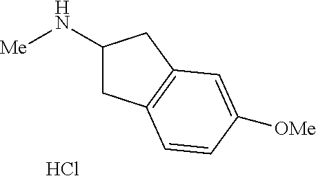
C1(N[Me])CC2=C(C1)C=C([OMe])C=C2.Cl
